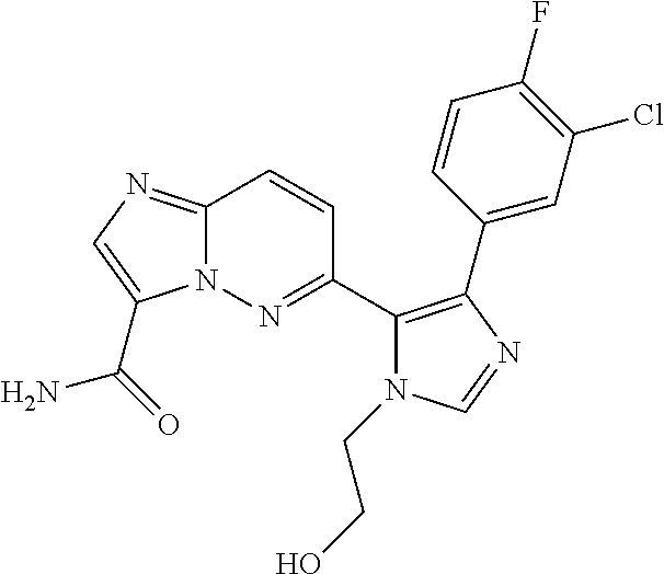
C12=NC=C(C(=O)N)N1N=C(C1=C(C3=CC(Cl)=C(F)C=C3)N=CN1CCO)C=C2
